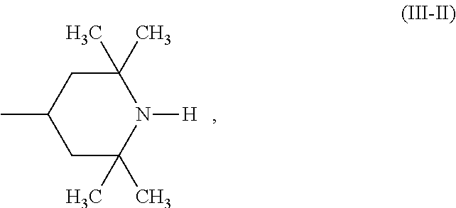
CC1CC(C)(C)N([H])C(C)(C)C1
